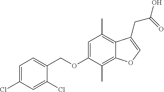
C(OC1=CC(C)=C2C(=C1C)OC=C2CC(O)=O)C1=CC=C(Cl)C=C1Cl
